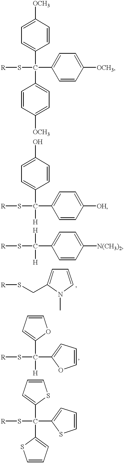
[OCH3]C1=CC=C(C(S[R])(C2=CC=C([OCH3])C=C2)C2=CC=C([OCH3])C=C2)C=C1.OC1=CC=C(C(S[R])(C2=CC=C([OH])C=C2)[H])C=C1.[H]C(S[R])(C1=CC=C([N(CH3)2])C=C1)[H].S([R])CC1=CC=CN1C.S([R])C([H])(C1=CC=CO1)C1=CC=CO1.S([R])C(C1=CC=CS1)(C1=CC=CS1)C1=CC=CS1
